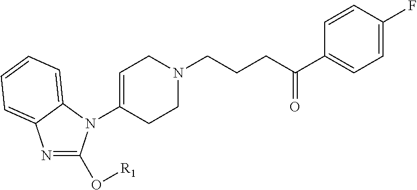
N1=C(O[R1])N(C2=CCN(CCCC(C3=CC=C(F)C=C3)=O)CC2)C2=CC=CC=C12
